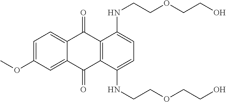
C1=C(OC)C=C2C(=C1)C(=O)C1=C(C2=O)C(NCCOCCO)=CC=C1NCCOCCO
